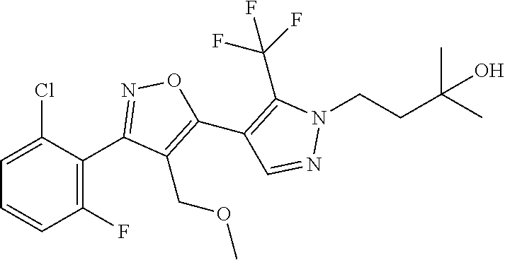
C1(C2=NOC(C3=C(C(F)(F)F)N(CCC(C)(C)O)N=C3)=C2COC)=C(F)C=CC=C1Cl
